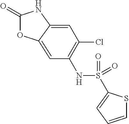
C1(=O)OC2=CC(NS(=O)(=O)C3=CC=CS3)=C(Cl)C=C2N1
